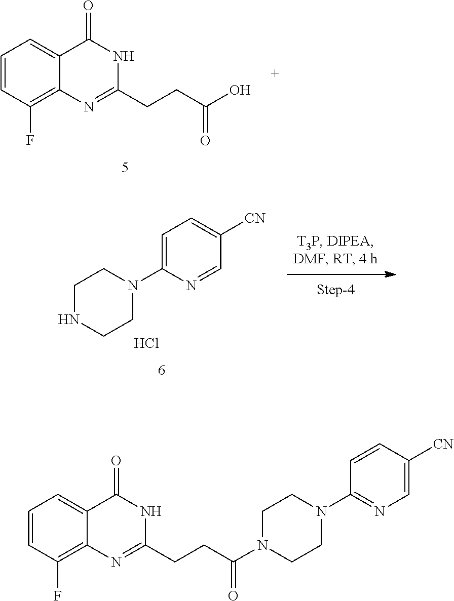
C1CN(C2=CC=C([CN])C=N2)CCN1.Cl.C1=CC(F)=C2C(=C1)C(=O)NC(CCC(O)=O)=N2.C1CN(C2=NC=C([CN])C=C2)CCN1C(CCC1=NC2=C(F)C=CC=C2C(=O)N1)=O
